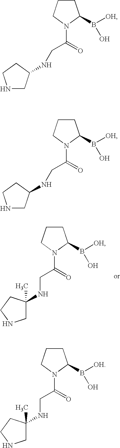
C1CCN(C(=O)CNC2(C)CNCC2)C1B([OH])O.C1CCN(C(=O)CNC2CNCC2)C1B([OH])O.C1CCN(C(=O)CNC2CNCC2)C1B([OH])O.C1CCN(C(=O)CNC2(C)CNCC2)C1B([OH])O
